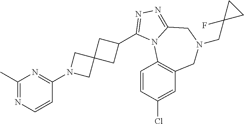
N1=C(C)N=C(N2CC3(C2)CC(C2=NN=C4N2C2=C(CN(CC5(F)CC5)C4)C=C(Cl)C=C2)C3)C=C1
